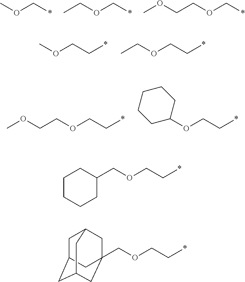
COC*.C(OC*)C.C(OC*)COC.O(CC*)C.O(CC*)CC.O(CC*)CCOC.O(CC*)C1CCCCC1.O(CC*)CC1CCCCC1.O(CC*)CC12CC3CC(CC(C1)C3)C2
